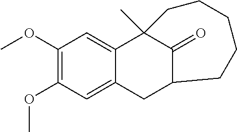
C1(OC)=C(OC)C=C2C(=C1)C1(C)C(=O)C(C2)CCCCC1
